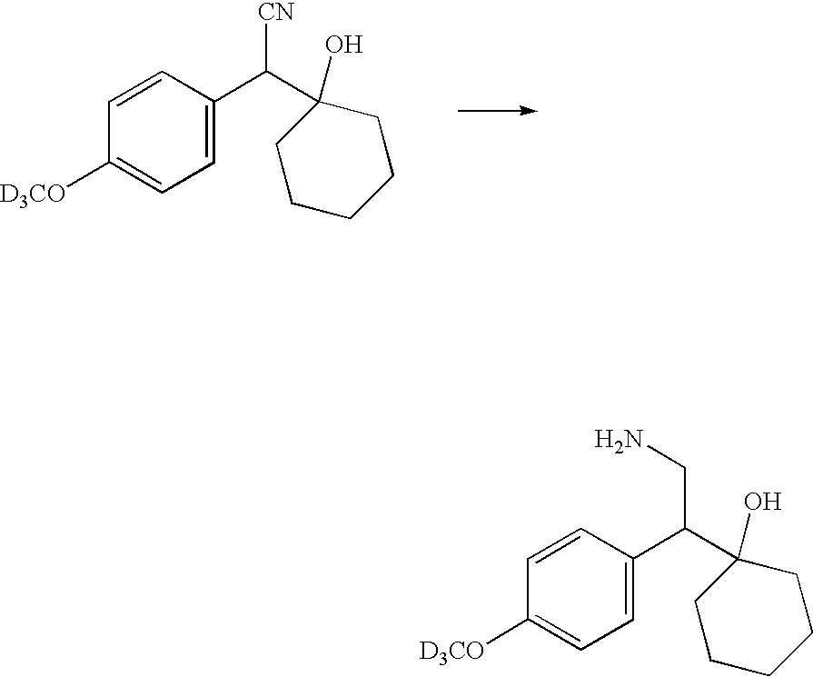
C1=C(C([CN])C2(O)CCCCC2)C=CC([D3CO])=C1.C1=C(C(CN)C2(O)CCCCC2)C=CC([D3CO])=C1
